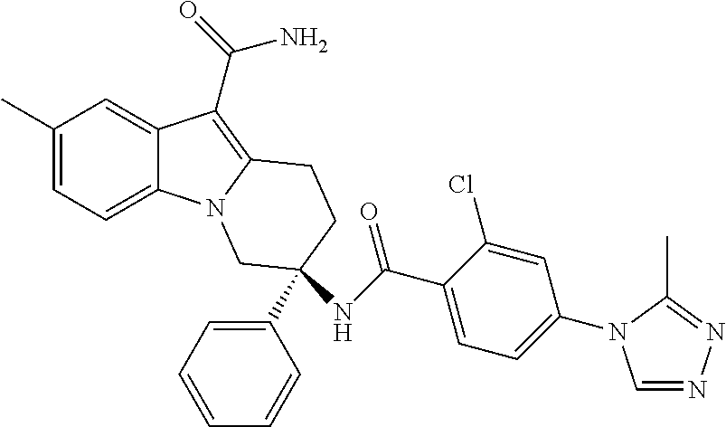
C1(C)=CC=C2C(=C1)C(C(=O)N)=C1N2CC(C2=CC=CC=C2)(NC(=O)C2=CC=C(N3C=NN=C3C)C=C2Cl)CC1
